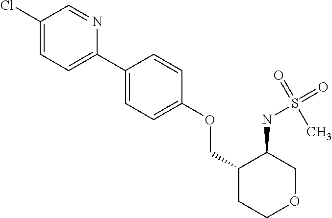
C1(C2=CC=C(OCC3CCOCC3NS(=O)(C)=O)C=C2)=CC=C(Cl)C=N1
